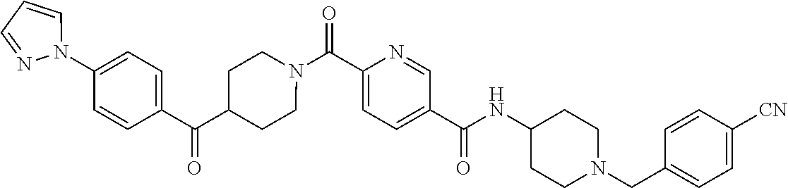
N(C(C1=CC=C(C(=O)N2CCC(C(C3=CC=C(N4C=CC=N4)C=C3)=O)CC2)N=C1)=O)C1CCN(CC2=CC=C([CN])C=C2)CC1
